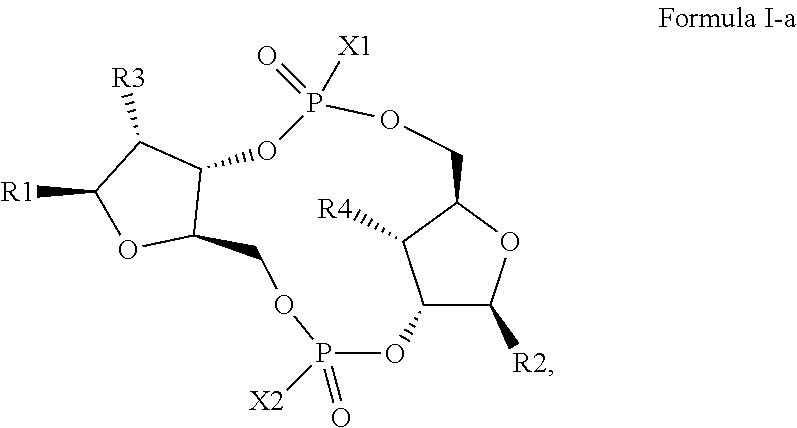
C1([R1])OC2C(C1[R3])OP(=O)([X1])OCC1OC([R2])C(OP(=O)([X2])OC2)C1[R4]
